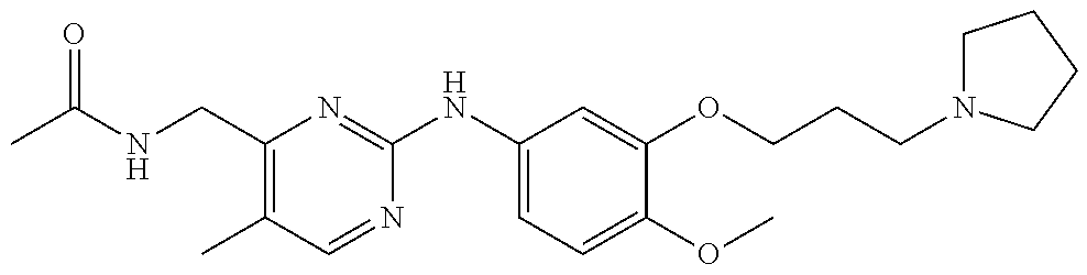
CC(NCC1=C(C)C=NC(NC2=CC=C(OC)C(OCCCN3CCCC3)=C2)=N1)=O
